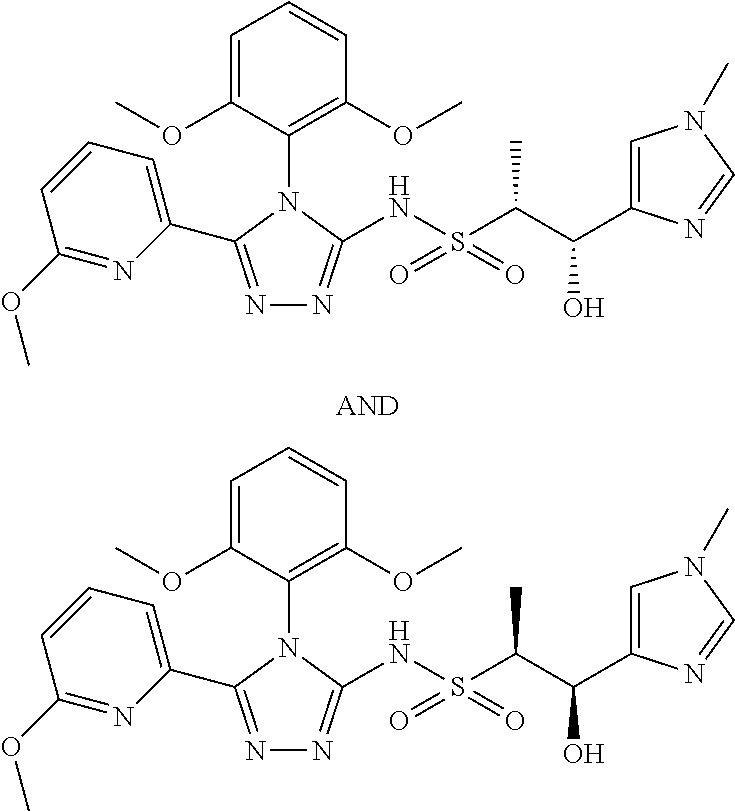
N1=C(C2=CC=CC(OC)=N2)N(C2=C(OC)C=CC=C2OC)C(NS(C(C(O)C2=CN(C)C=N2)C)(=O)=O)=N1.N1=C(C2=CC=CC(OC)=N2)N(C2=C(OC)C=CC=C2OC)C(NS(C(C(O)C2=CN(C)C=N2)C)(=O)=O)=N1
